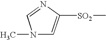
N1(C)C=C([SO2]C)N=C1
